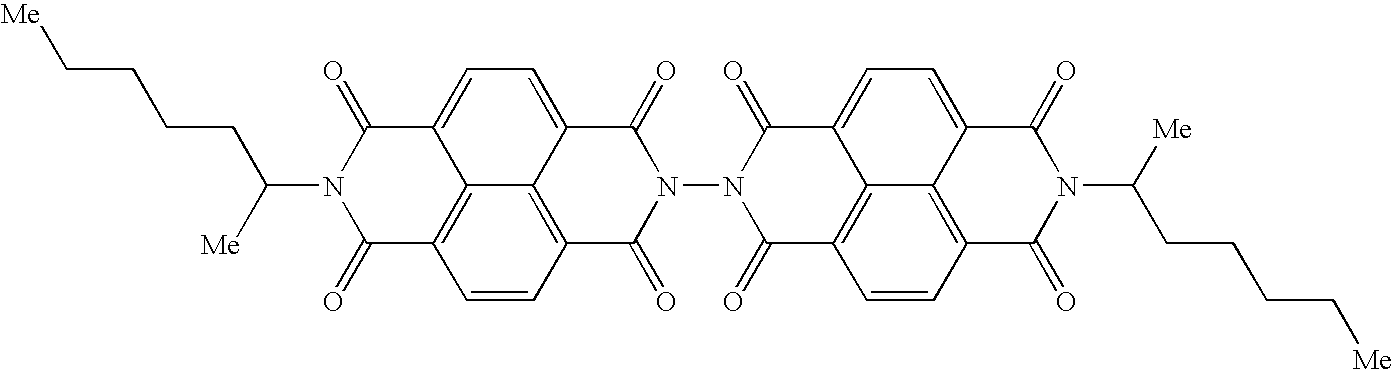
C1=CC2=C3C4=C1C(=O)N(C(CCCC[Me])[Me])C(=O)C4=CC=C3C(=O)N(N1C(=O)C3=CC=C4C5=C(C=CC(=C35)C1=O)C(=O)N(C(CCCC[Me])[Me])C4=O)C2=O
